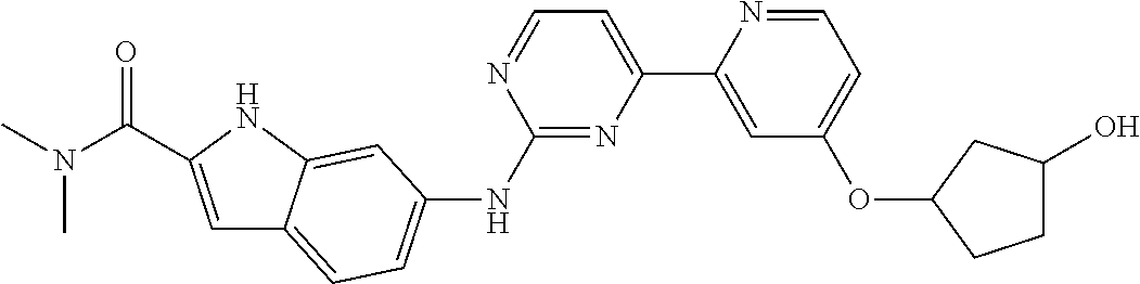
C1C(O)CC(OC2=CC=NC(C3=CC=NC(NC4=CC=C5C=C(C(N(C)C)=O)NC5=C4)=N3)=C2)C1
